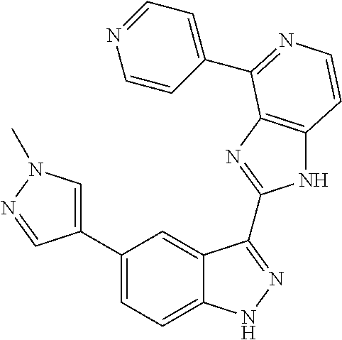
C1(C2=CN(C)N=C2)=CC=C2C(=C1)C(C1=NC3=C(N1)C=CN=C3C1=CC=NC=C1)=NN2
